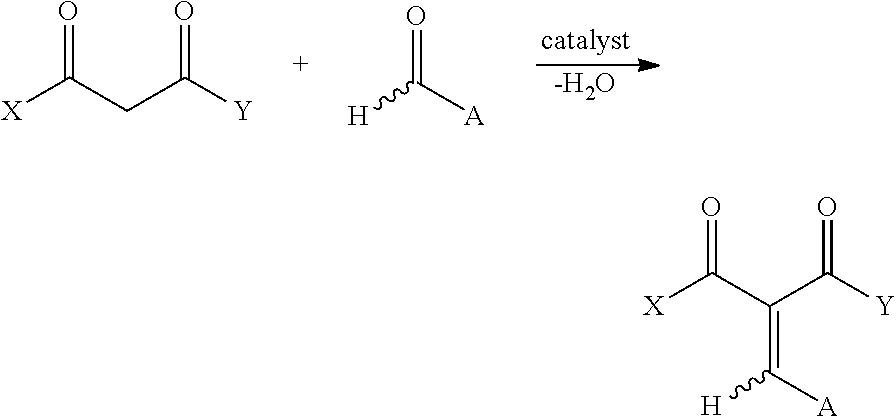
[X]C(CC([Y])=O)=O.[H]C([A])=O.[-H2O].[X]C(C(C([Y])=O)=C([A])[H])=O
